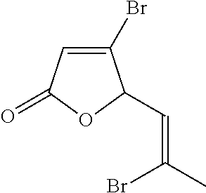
C1(Br)=CC(=O)OC1C=C(Br)C
